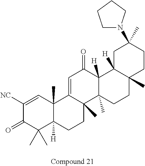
C1([NC])=CC2(C)C([H])(C(C)(C)C1=O)CCC1(C)C2=CC(=O)C2([H])C1(C)CCC1(C)C2([H])CC(C)(N2CCCC2)CC1
